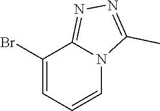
C1(Br)=CC=CN2C1=NN=C2C
